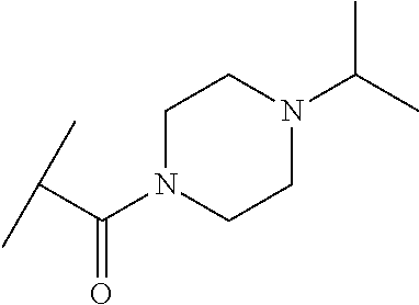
C(C(N1CCN(C(C)C)CC1)=O)(C)C
